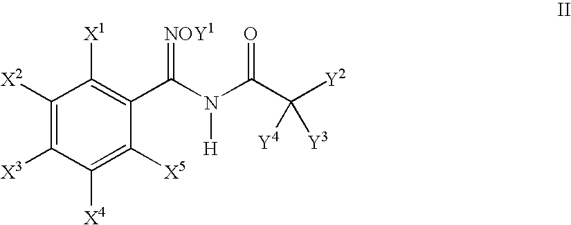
C1([X2])=C([X3])C([X4])=C([X5])C(C(N([H])C(C([Y2])([Y4])[Y3])=O)=[NOY1])=C1[X1]
